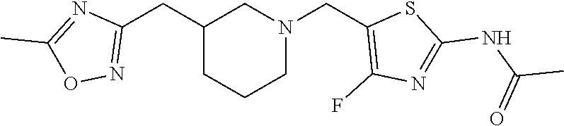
C1C(CC2=NOC(C)=N2)CCCN1CC1=C(F)N=C(NC(C)=O)S1
